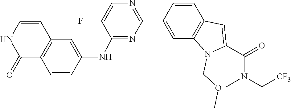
C1(F)=CN=C(C2=CC3=C(C=C2)C=C(C(=O)N(C[CF3])C)N3COC)N=C1NC1=CC2=C(C=C1)C(=O)NC=C2
